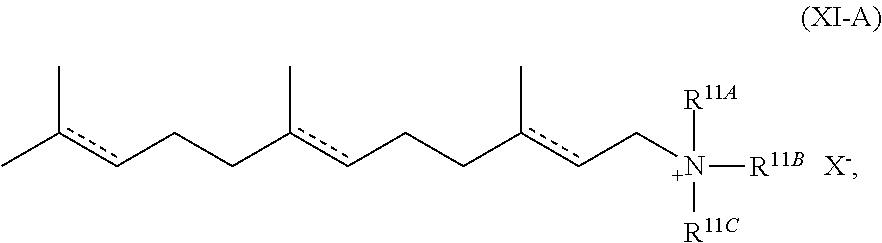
Cc(cCCc(cCCc(cC[N+]([R11B])([R11A])[R11C])C)C)C
